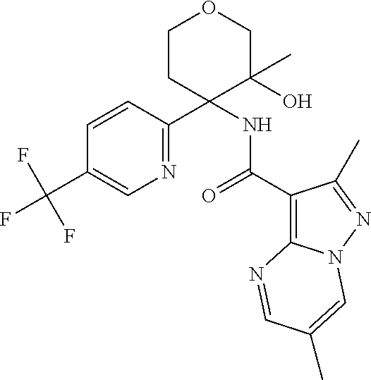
C1=CC(C2(NC(=O)C3=C4N(N=C3C)C=C(C)C=N4)C(O)(C)COCC2)=NC=C1C(F)(F)F
